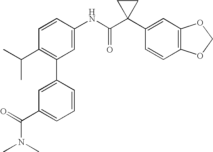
C1=CC(NC(C2(C3=CC4=C(C=C3)OCO4)CC2)=O)=CC(C2=CC(C(=O)N(C)C)=CC=C2)=C1C(C)C
